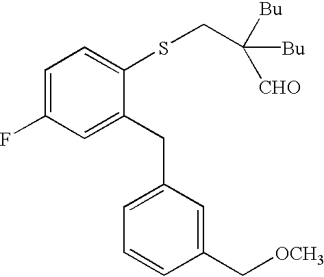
C1=C(F)C=C(CC2=CC=CC(C[OCH3])=C2)C(SCC([Bu])([CHO])[Bu])=C1
